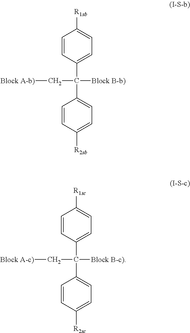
C1=CC([R2sb])=CC=C1C(C1=CC=C([R1sb])C=C1)([Block B-b)])C[Block A-b)].C1=CC([R2sc])=CC=C1C(C1=CC=C([R1sc])C=C1)([Block B-c)])C[Block A-c)]
